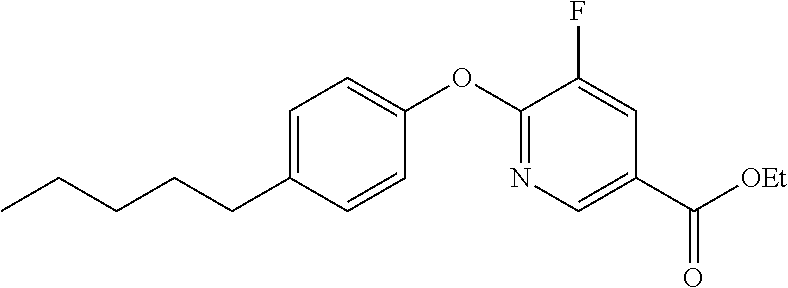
C1=C(CCCCC)C=CC(OC2=NC=C(C([OEt])=O)C=C2F)=C1
